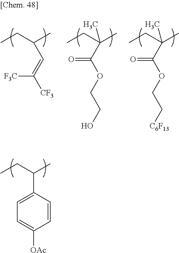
CCC(C)C=C([CF3])[F3C].CCC(C)(C)C(OCCO)=O.CCC(C)(C)C(OCC[C6F13])=O.CCC(C)C1=CC=C([OAc])C=C1
